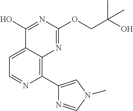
C1=C2C(=C(C3=CN(C)C=N3)N=C1)N=C(OCC(O)(C)C)N=C2O
